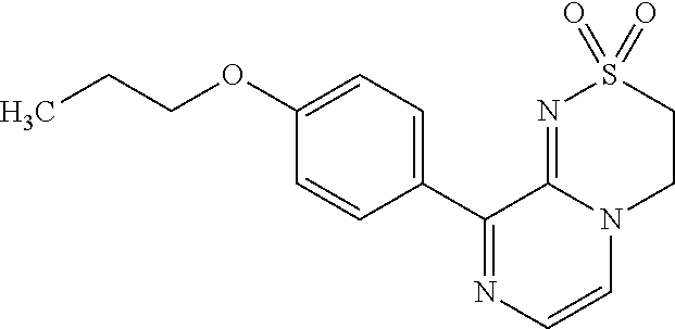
C1(OCCC)=CC=C(C2=NC=CN3C2=NS(=O)(=O)CC3)C=C1
